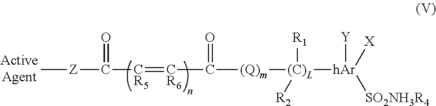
C[Z]C(=O)[CR5]=[CR6]C(=O)[(Q)m][(C)L]([hAr]([Y])([X])[SO2NH3R4])([R1])[R2]
